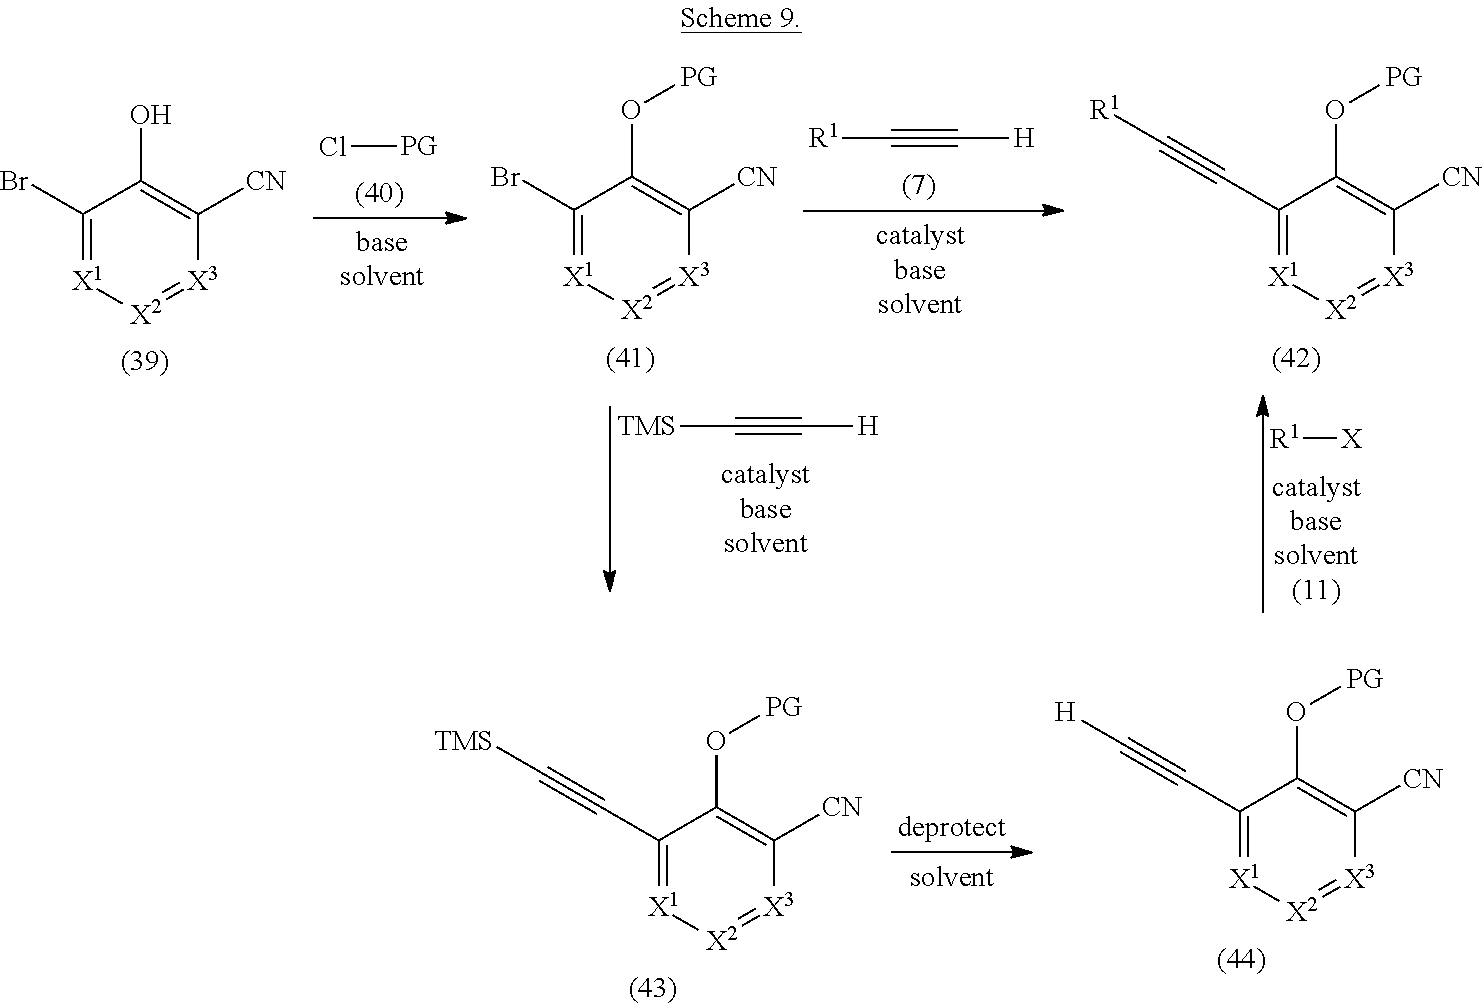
Cl[PG].C1(Br)=[X1][X2]=[X3]C([CN])=C1O[PG].[R1]C#C[H].[R1][X].C1(Br)=[X1][X2]=[X3]C([CN])=C1O.C1(C#C[R1])=[X1][X2]=[X3]C([CN])=C1O[PG].C1(C#C[H])=[X1][X2]=[X3]C([CN])=C1O[PG].C1(C#C[TMS])=[X1][X2]=[X3]C([CN])=C1O[PG].[TMS]C#C[H]
